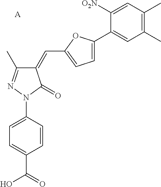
C1(=CC2=CC=C(C3=CC(C)=C(C)C=C3[O2N])O2)C(C)=NN(C2=CC=C(C(O)=O)C=C2)C1=O.[A]
